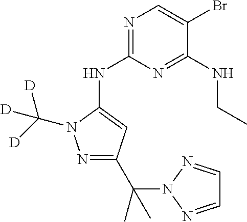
C1(NC2=NC=C(Br)C(NCC)=N2)=CC(C(N2N=CC=N2)(C)C)=NN1C([D])([D])[D]
